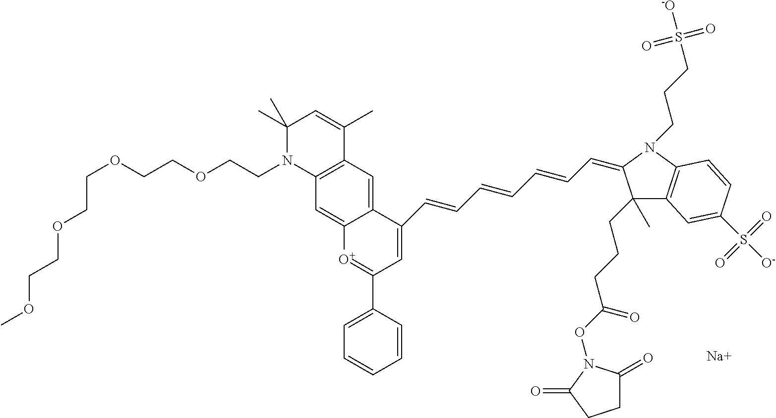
C1=C2C(=CC3=C1N(CCOCCOCCOCCOC)C(C)(C)C=C3C)C(C=CC=CC=CC=C1C(C)(CCCC(ON3C(=O)CCC3=O)=O)C3=C(N1CCCS([-O])(=O)=O)C=CC(S([O-])(=O)=O)=C3)=CC(C1=CC=CC=C1)=[O+]2.[Na]
